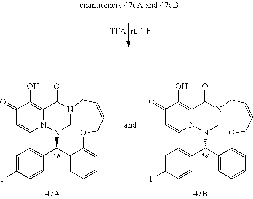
C1=CC(F)=CC=C1C1N2N3C=CC(=O)C(O)=C3C(=O)N(C2)CC=CCOC2=CC=CC=C12.C1=CC(F)=CC=C1C1N2N3C=CC(=O)C(O)=C3C(=O)N(C2)CC=CCOC2=CC=CC=C12
